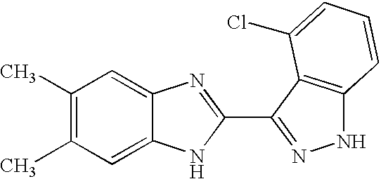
C1(C)=C(C)C=C2C(=C1)N=C(C1=NNC3=C1C(Cl)=CC=C3)N2
